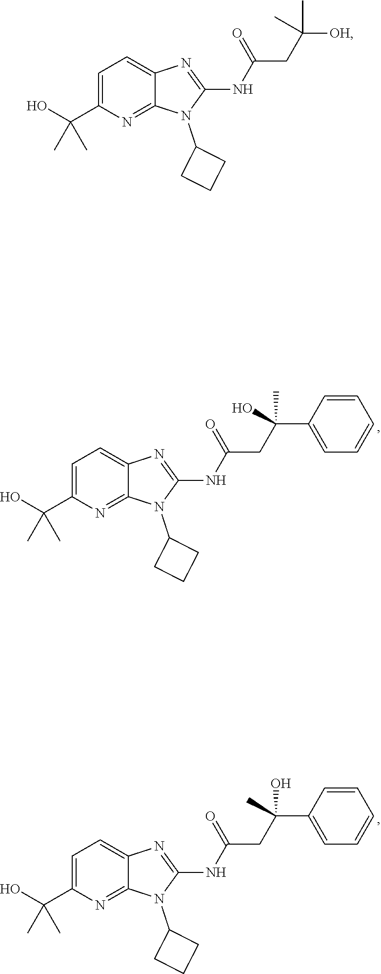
N(C1=NC2=CC=C(C(O)(C)C)N=C2N1C1CCC1)C(CC(C1=CC=CC=C1)(O)C)=O.N(C1=NC2=CC=C(C(C)(O)C)N=C2N1C1CCC1)C(CC([OH])(C)C)=O.N(C1=NC2=CC=C(C(O)(C)C)N=C2N1C1CCC1)C(CC(C1=CC=CC=C1)(C)O)=O
